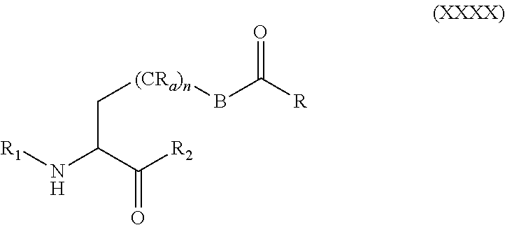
C(C(C([R2])=O)N[R1])[(CRa)n]BC([R])=O
